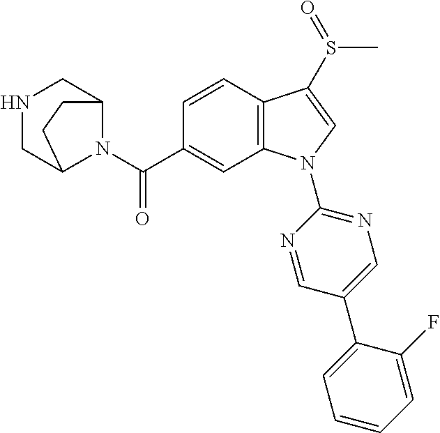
C(C1=CC2=C(C=C1)C(S(=O)C)=CN2C1=NC=C(C2=CC=CC=C2F)C=N1)(=O)N1C2CNCC1CC2
